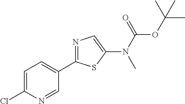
C1=C(Cl)N=CC(C2=NC=C(N(C(=O)OC(C)(C)C)C)S2)=C1
